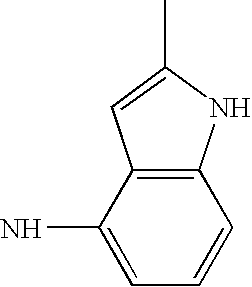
C1=C(N)C2=C(C=C1)NC(C)=C2
